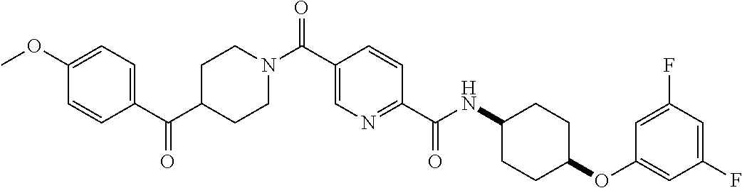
C1CN(C(C2=CN=C(C(=O)NC3CCC(OC4=CC(F)=CC(F)=C4)CC3)C=C2)=O)CCC1C(C1=CC=C(OC)C=C1)=O
